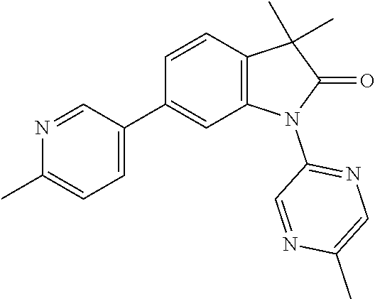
C1=NC(C)=CC=C1C1=CC2=C(C=C1)C(C)(C)C(=O)N2C1=NC=C(C)N=C1
